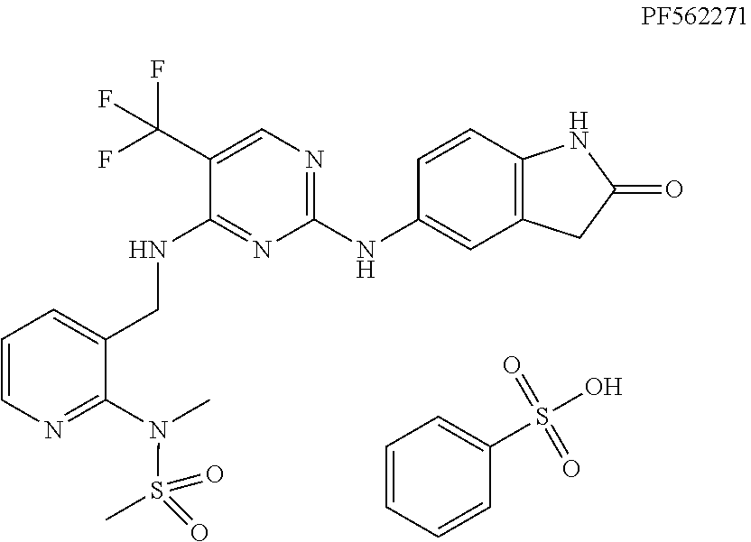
C1=CN=C(N(C)S(=O)(C)=O)C(CNC2=NC(NC3=CC4=C(C=C3)NC(=O)C4)=NC=C2C(F)(F)F)=C1.C1=CC=CC(S(O)(=O)=O)=C1
